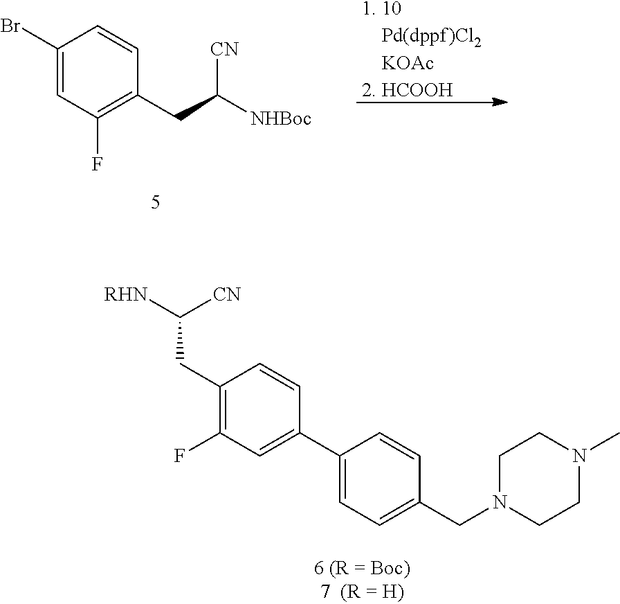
C1(Br)=CC(F)=C(CC([NHBoc])[CN])C=C1.[1. 10    Pd(dppf)Cl2    KOAc2. HCOOH].C1(CC([RHN])[CN])=C(F)C=C(C2=CC=C(CN3CCN(C)CC3)C=C2)C=C1
